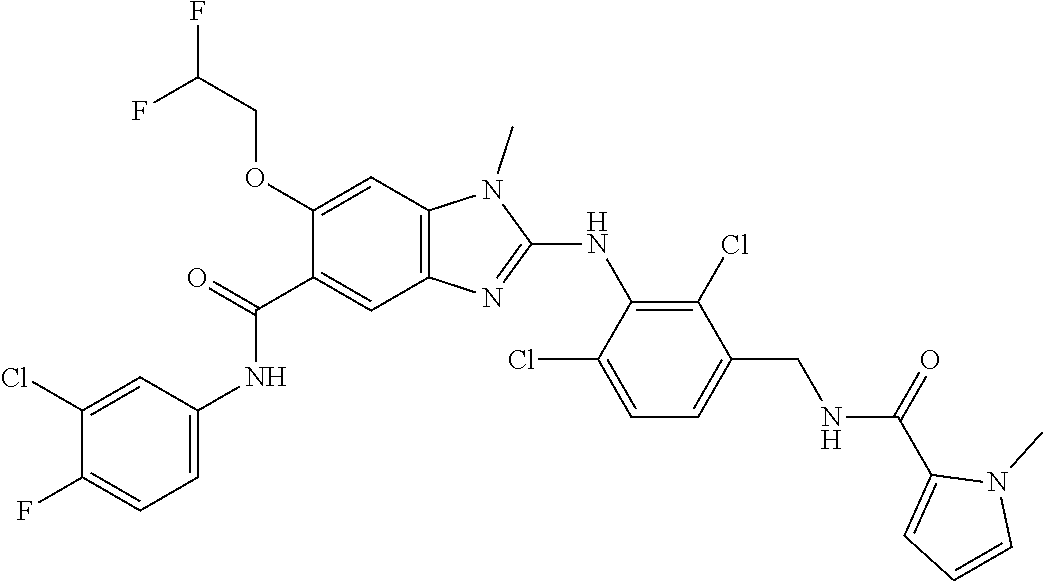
C1(OCC(F)F)=CC2=C(C=C1C(NC1=CC=C(F)C(Cl)=C1)=O)N=C(NC1=C(Cl)C(CNC(C3=CC=CN3C)=O)=CC=C1Cl)N2C
